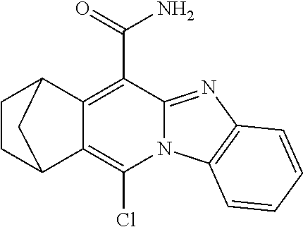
C1CC2C3=C(Cl)N4C(=NC5=C4C=CC=C5)C(C(N)=O)=C3C1C2
